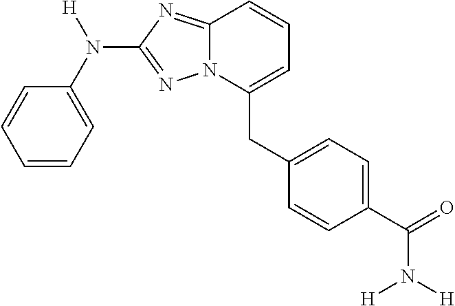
C1=CC=C(N([H])C2=NN3C(=N2)C=CC=C3CC2=CC=C(C(=O)N([H])[H])C=C2)C=C1
